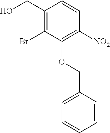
C1(CO)=C(Br)C(OCC2=CC=CC=C2)=C([NO2])C=C1
